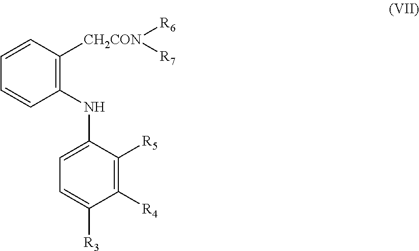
C1(NC2=CC=C([R3])C([R4])=C2[R5])=C([CH2CON]([R6])[R7])C=CC=C1
